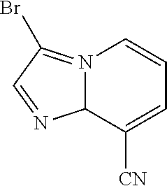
C12N(=C(Br)C=N1)C=CC=C2[CN]
